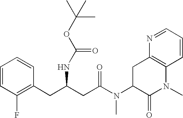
C1=CC(F)=C(CC(CC(N(C2C(=O)N(C)C3=C(C2)N=CC=C3)C)=O)NC(OC(C)(C)C)=O)C=C1
